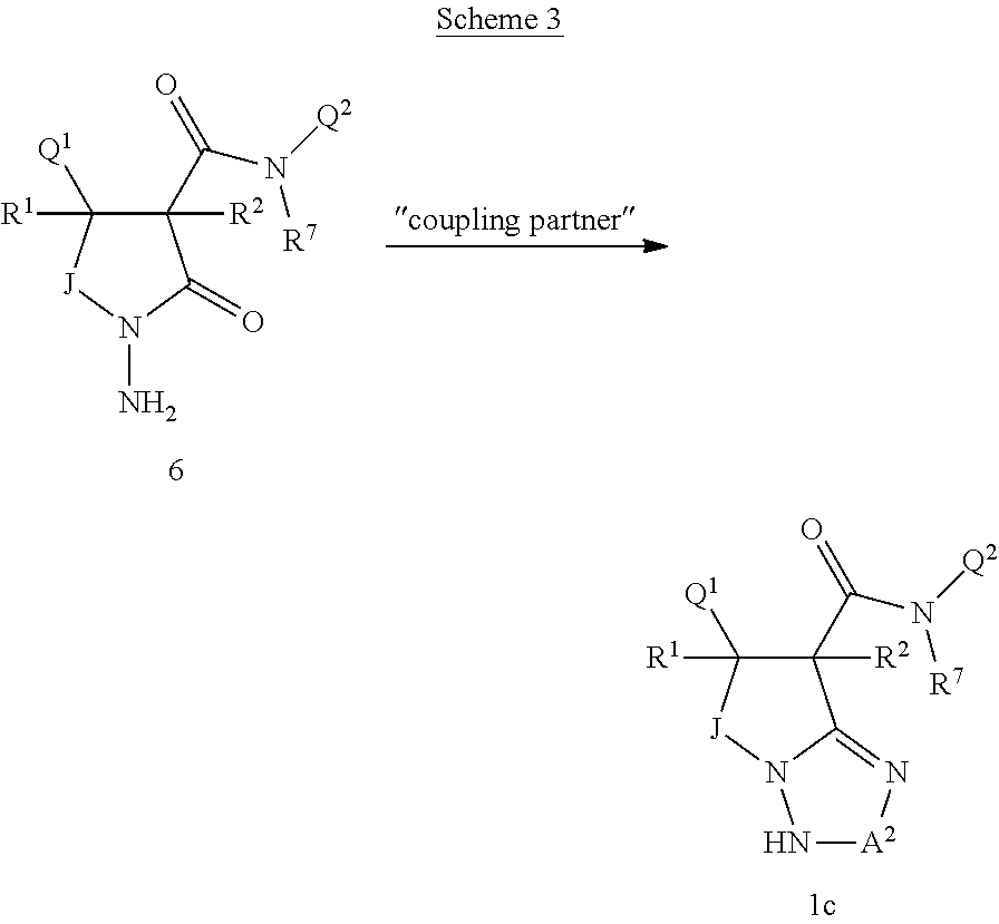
C1([R2])(C(N([Q2])[R7])=O)C([R1])([Q1])[J]N(N)C1=O.C1([R2])(C(N([Q2])[R7])=O)C([R1])([Q1])[J]N2C1=N[A2]N2
